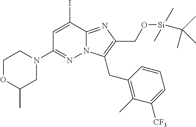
C1OC(C)CN(C2=NN3C(=NC(CO[Si](C(C)(C)C)(C)C)=C3CC3=C(C)C([CF3])=CC=C3)C(I)=C2)C1
